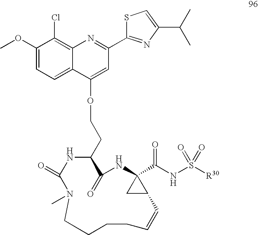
C1(OC)=CC=C2C(=C1Cl)N=C(C1=NC(C(C)C)=CS1)C=C2OCCC1NC(=O)N(C)CCCCC=CC2C(C(NS([R30])(=O)=O)=O)(NC1=O)C2
